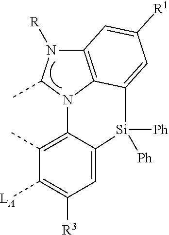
C1=C2C(=C(C)C([LA])=C1[R3])N1C3=C(N([R])C1C)C=C([R1])C=C3[Si]2([Ph])[Ph]
